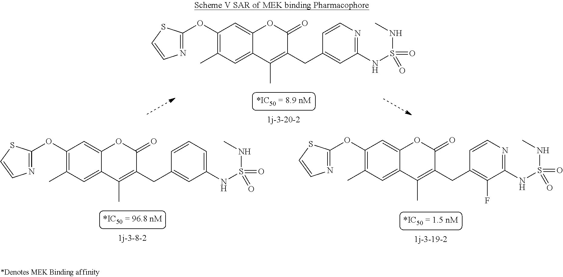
C1=C2OC(=O)C(CC3=CC(NS(NC)(=O)=O)=NC=C3)=C(C)C2=CC(C)=C1OC1=NC=CS1.C1=C2OC(=O)C(CC3=CC(NS(NC)(=O)=O)=CC=C3)=C(C)C2=CC(C)=C1OC1=NC=CS1.C1=C2OC(=O)C(CC3=C(F)C(NS(NC)(=O)=O)=NC=C3)=C(C)C2=CC(C)=C1OC1=NC=CS1
